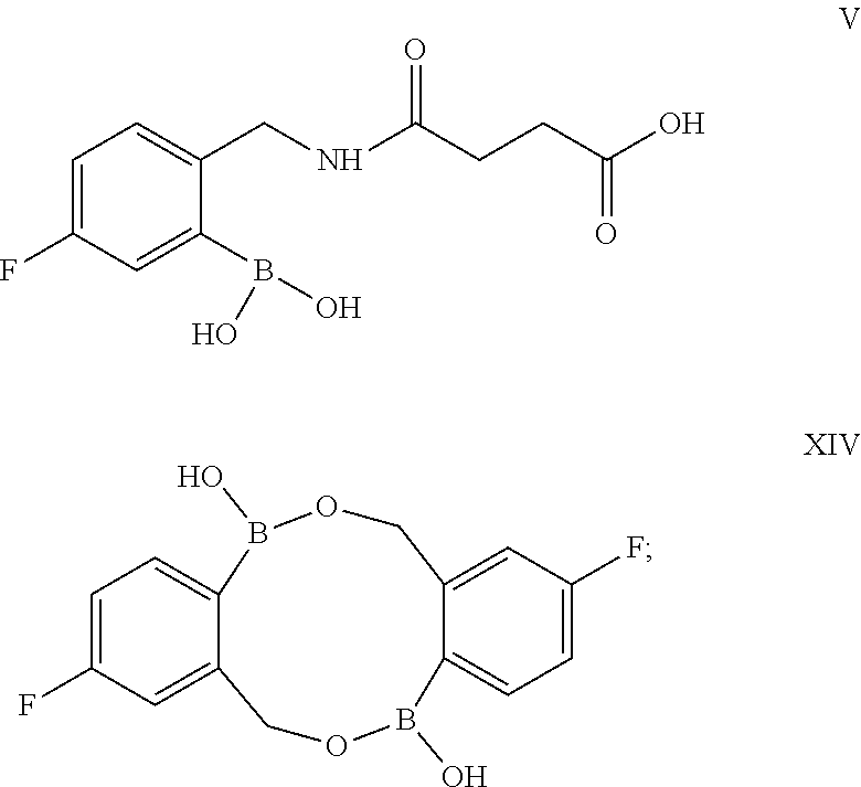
C1=C(F)C=C2COB(O)C3=CC=C(F)C=C3COB(O)C2=C1.C1=C(F)C=C(B(O)O)C(CNC(CCC(O)=O)=O)=C1
